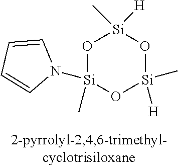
O1[Si](C)(N2C=CC=C2)O[Si]([H])(C)O[Si]1(C)[H]
